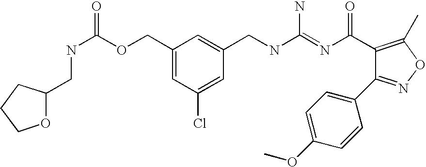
C(C1=CC(Cl)=CC(CNC(=NC(=O)C2=C(C)ON=C2C2=CC=C(OC)C=C2)N)=C1)OC(NCC1OCCC1)=O
